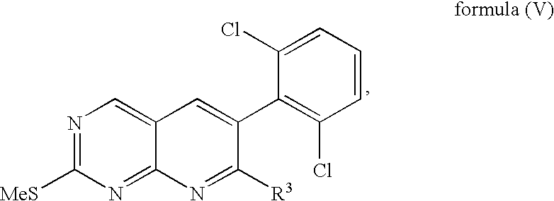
N1=C([MeS])N=C2C(=C1)C=C(C1=C(Cl)C=CC=C1Cl)C([R3])=N2
